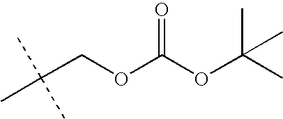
CC(COC(OC(C)(C)C)=O)(C)C
